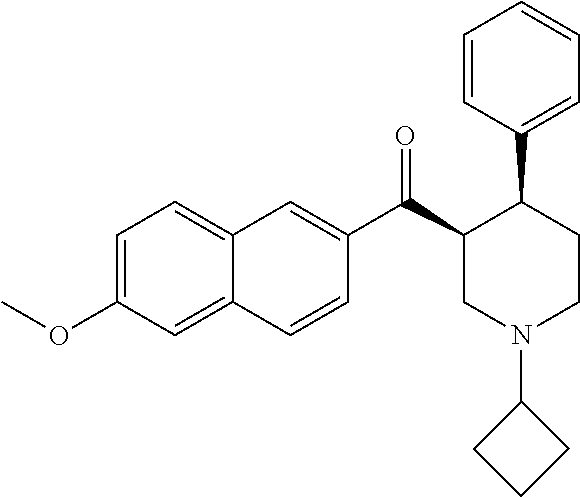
C1=C(OC)C=C2C(=C1)C=C(C(C1CN(C3CCC3)CCC1C1=CC=CC=C1)=O)C=C2
